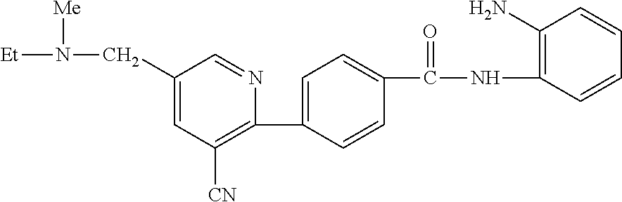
C1(C2=CC=C(C(NC3=C(N)C=CC=C3)=O)C=C2)=C([CN])C=C(CN([Et])[Me])C=N1
